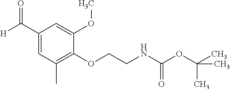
C1(C([H])=O)=CC(C)=C(OCCNC(OC(C)(C)C)=O)C(OC)=C1
